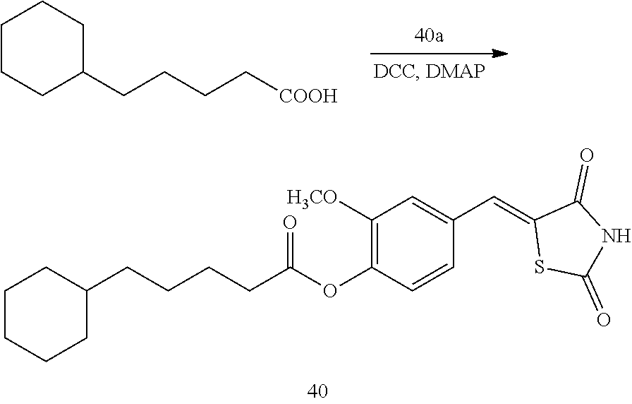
C1C(CCCC[COOH])CCCC1.C(CCC(OC1=C([H3CO])C=C(C=C2SC(=O)NC2=O)C=C1)=O)CC1CCCCC1
